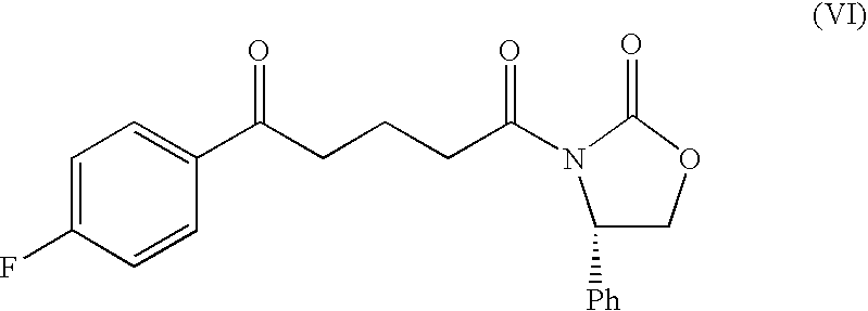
C1=C(F)C=CC(C(CCCC(=O)N2C([Ph])COC2=O)=O)=C1
